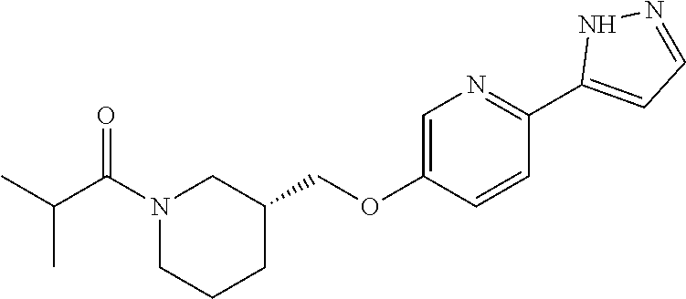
C1=C(OCC2CN(C(C(C)C)=O)CCC2)C=CC(C2=CC=NN2)=N1
